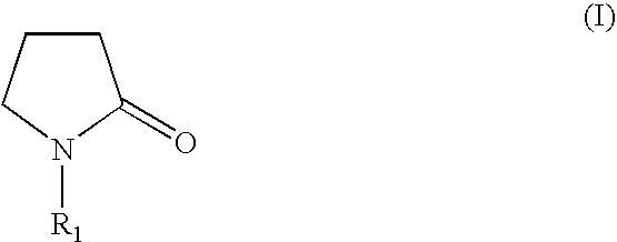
C1(=O)CCCN1[R1]
